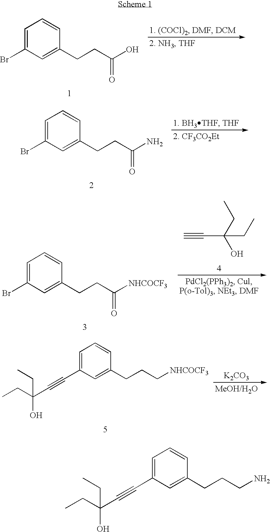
C1(C#CC(CC)(O)CC)=CC=CC(CCCN)=C1.C1(Br)=CC=CC(CCC(O)=O)=C1.C1(Br)=CC=CC(CCC(N)=O)=C1.C1(Br)=CC=CC(CCC([NHCOCF3])=O)=C1.C#CC(CC)(O)CC.C1(C#CC(CC)(O)CC)=CC=CC(CCC[NHCOCF3])=C1.[K2CO3]
